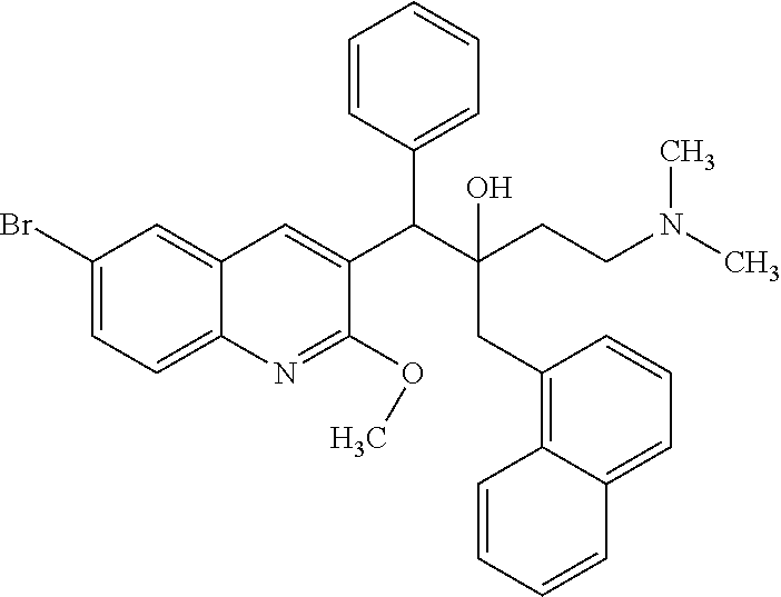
C1(Br)=CC=C2C(=C1)C=C(C(C(CCN(C)C)(CC1=C3C(=CC=C1)C=CC=C3)O)C1=CC=CC=C1)C(OC)=N2
